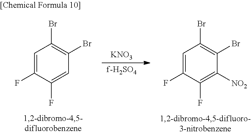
C1=C(F)C(F)=C([NO2])C(Br)=C1Br.C1=C(F)C(F)=CC(Br)=C1Br.[KNO3]
